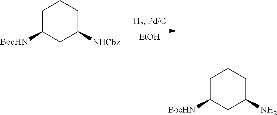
[EtOH].C1C([BocHN])CC([NHCbz])CC1.C1C([BocHN])CC(N)CC1
